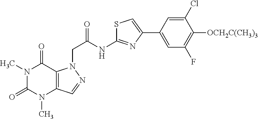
N1(C)C(=O)N(C)C2=C(C1=O)N(CC(=O)NC1=NC(C3=CC(F)=C([OCH2C(CH3)3])C(Cl)=C3)=CS1)N=C2
